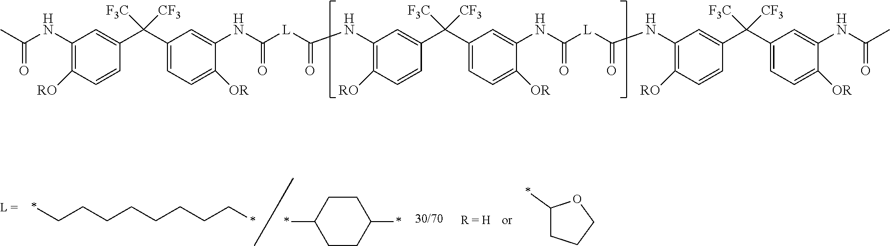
C(=O)(C)NC1=C([RO])C=CC(C(C2=CC=C([OR])C(NC([L]C(NC3=C([RO])C=CC(C(C4=CC=C([OR])C(NC([L]C(NC5=C([RO])C=CC(C(C6=CC=C([OR])C(NC(C)=O)=C6)([CF3])[F3C])=C5)=O)=O)=C4)([CF3])[F3C])=C3)=O)=O)=C2)([CF3])[F3C])=C1.*CCCCCCCC*.C1(*)CCC(*)CC1.C1(*)CCCO1
